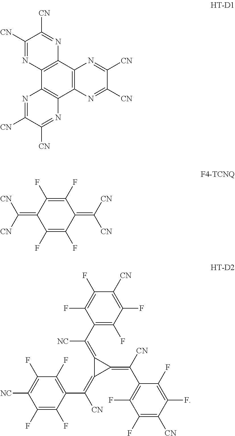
C1([CN])=NC2=C(N=C1[CN])C1=C(C3=C2N=C([CN])C([CN])=N3)N=C([CN])C([CN])=N1.C1(F)=C(F)C(=C([CN])[CN])C(F)=C(F)C1=C([CN])[CN].C1(=C([CN])C2=C(F)C(F)=C([CN])C(F)=C2F)C(=C(C2=C(F)C(F)=C([NC])C(F)=C2F)[CN])C1=C(C1=C(F)C(F)=C([CN])C(F)=C1F)[NC]
